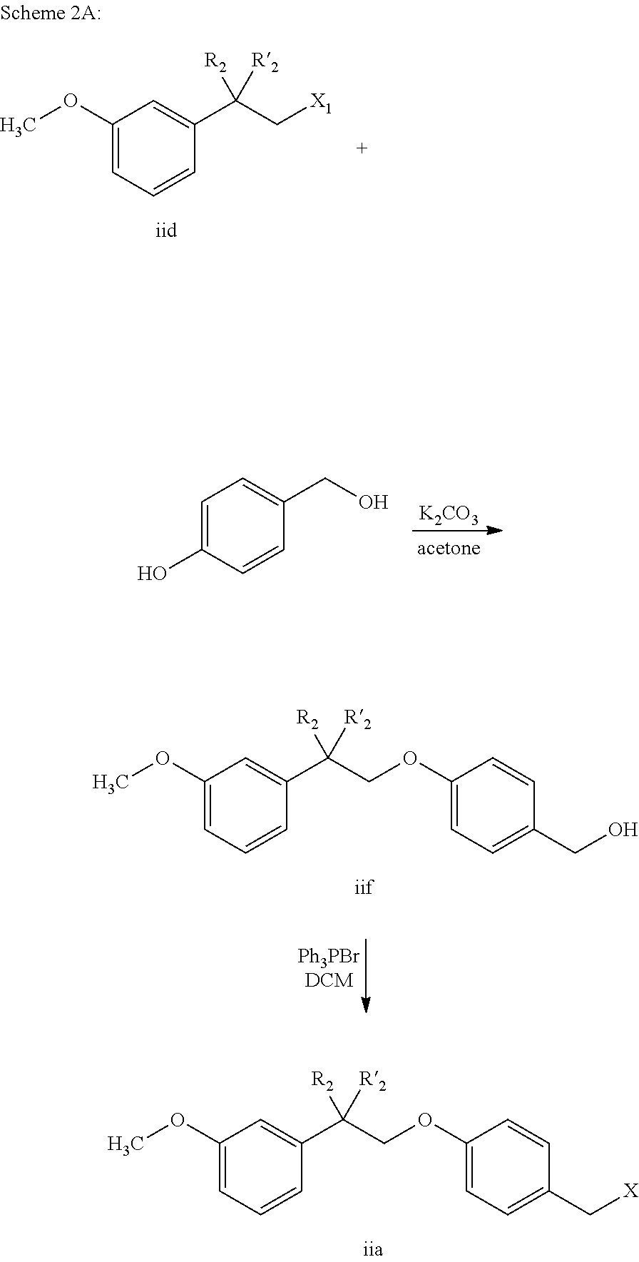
C1(OC)=CC=CC(C(C[X1])([R2])[R2])=C1.[K2CO3].C1=C(O)C=CC(CO)=C1.C1(OC)=CC=CC(C(COC2=CC=C(CO)C=C2)([R2])[R2])=C1.C1(OC)=CC=CC(C(COC2=CC=C(C[X])C=C2)([R2])[R2])=C1
